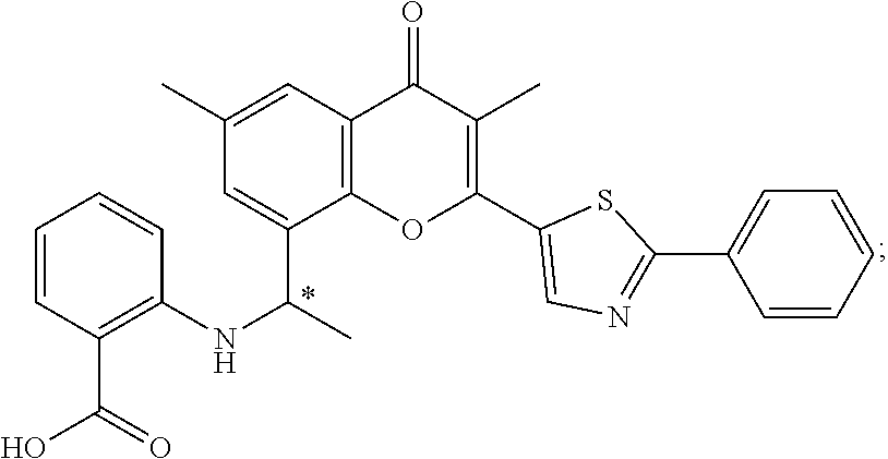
C1=CC(C(O)=O)=C(NC(C)C2=CC(C)=CC3=C2OC(C2=CN=C(C4=CC=CC=C4)S2)=C(C)C3=O)C=C1
